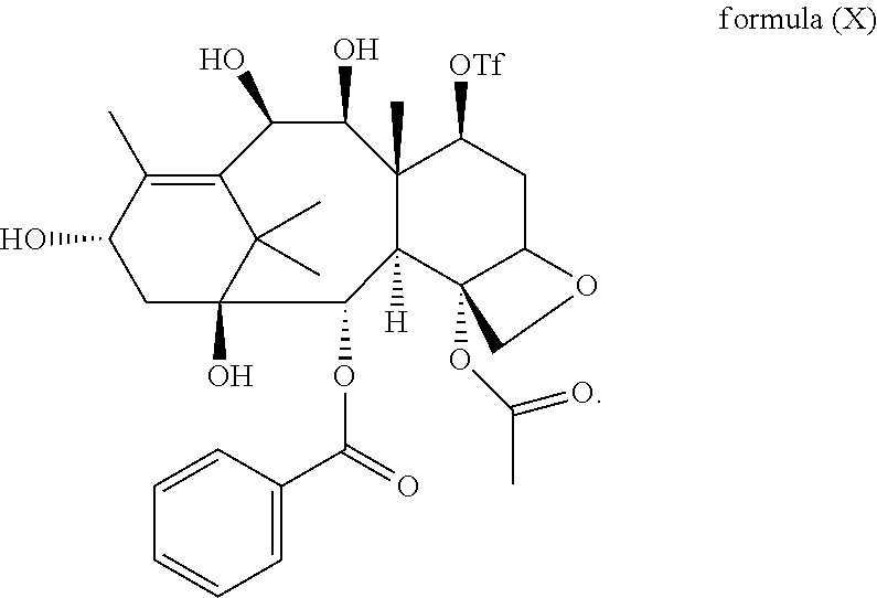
C12=C(C)C(O)CC(O)(C1(C)C)C(OC(C1=CC=CC=C1)=O)C1([H])C3(OC(=O)C)C(CC([OTf])C1(C)C(O)C2O)OC3
